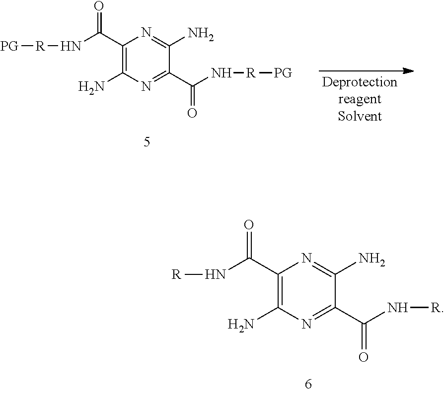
C1(C(N[R])=O)=C(N)N=C(C(N[R])=O)C(N)=N1.C1(C(N[R][PG])=O)=C(N)N=C(C(N[R][PG])=O)C(N)=N1
